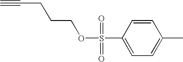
C1(S(=O)(=O)OCCCC#C)=CC=C(C)C=C1
